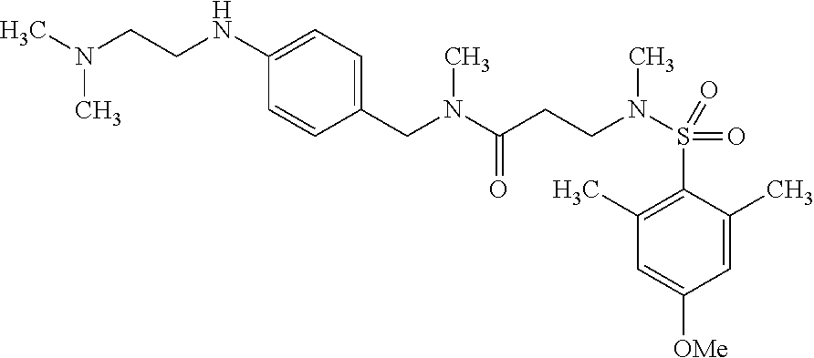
C1=C(C)C(S(=O)(=O)N(CCC(N(CC2=CC=C(NCCN(C)C)C=C2)C)=O)C)=C(C)C=C1[OMe]
